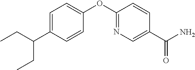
C1=C(C(CC)CC)C=CC(OC2=NC=C(C(N)=O)C=C2)=C1
